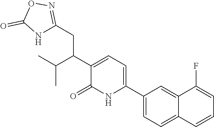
C1(C2=CC=C(C(C(C)C)CC3=NOC(=O)N3)C(=O)N2)=CC=C2C(=C1)C(F)=CC=C2
